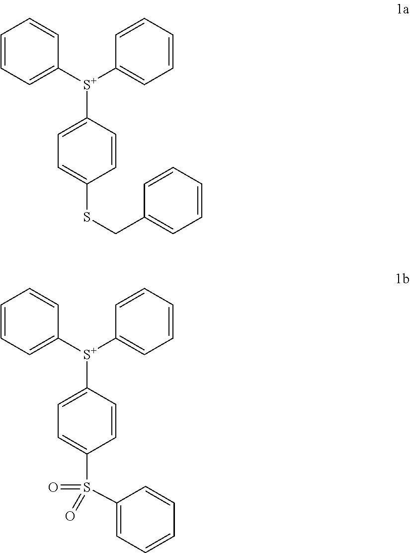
C1=CC([S+](C2=CC=CC=C2)C2=CC=CC=C2)=CC=C1SCC1=CC=CC=C1.C1=CC([S+](C2=CC=CC=C2)C2=CC=CC=C2)=CC=C1S(C1=CC=CC=C1)(=O)=O
